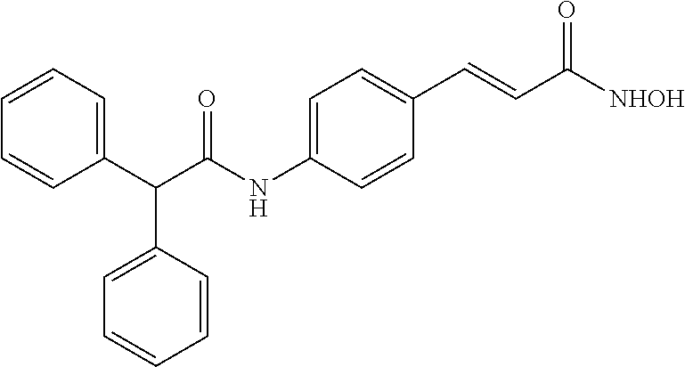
C1(C(C(NC2=CC=C(C=CC([NHOH])=O)C=C2)=O)C2=CC=CC=C2)=CC=CC=C1
